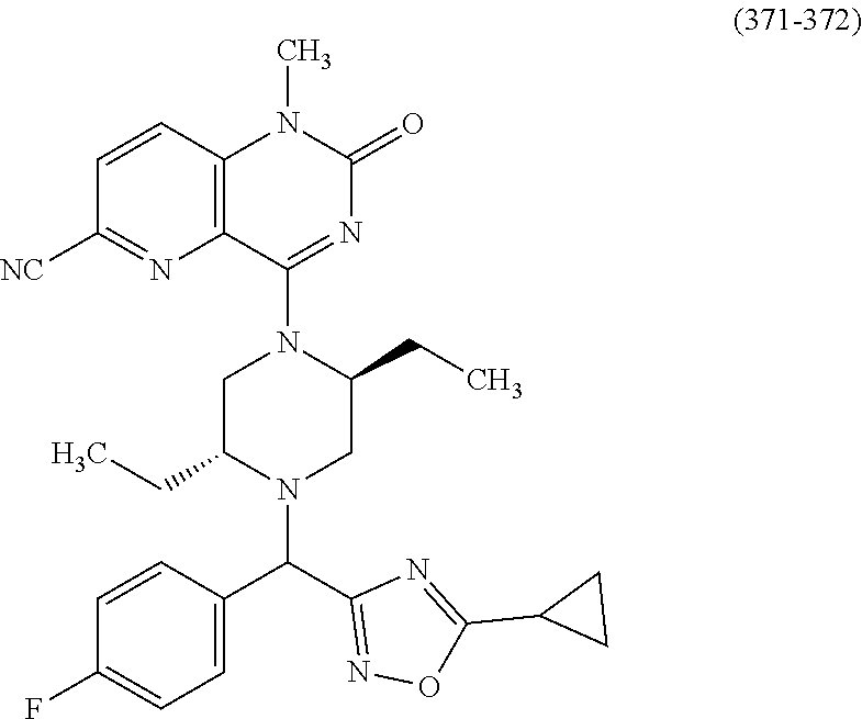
O1C(C2CC2)=NC(C(C2=CC=C(F)C=C2)N2CC(CC)N(C3=NC(=O)N(C)C4=C3N=C([NC])C=C4)CC2CC)=N1
